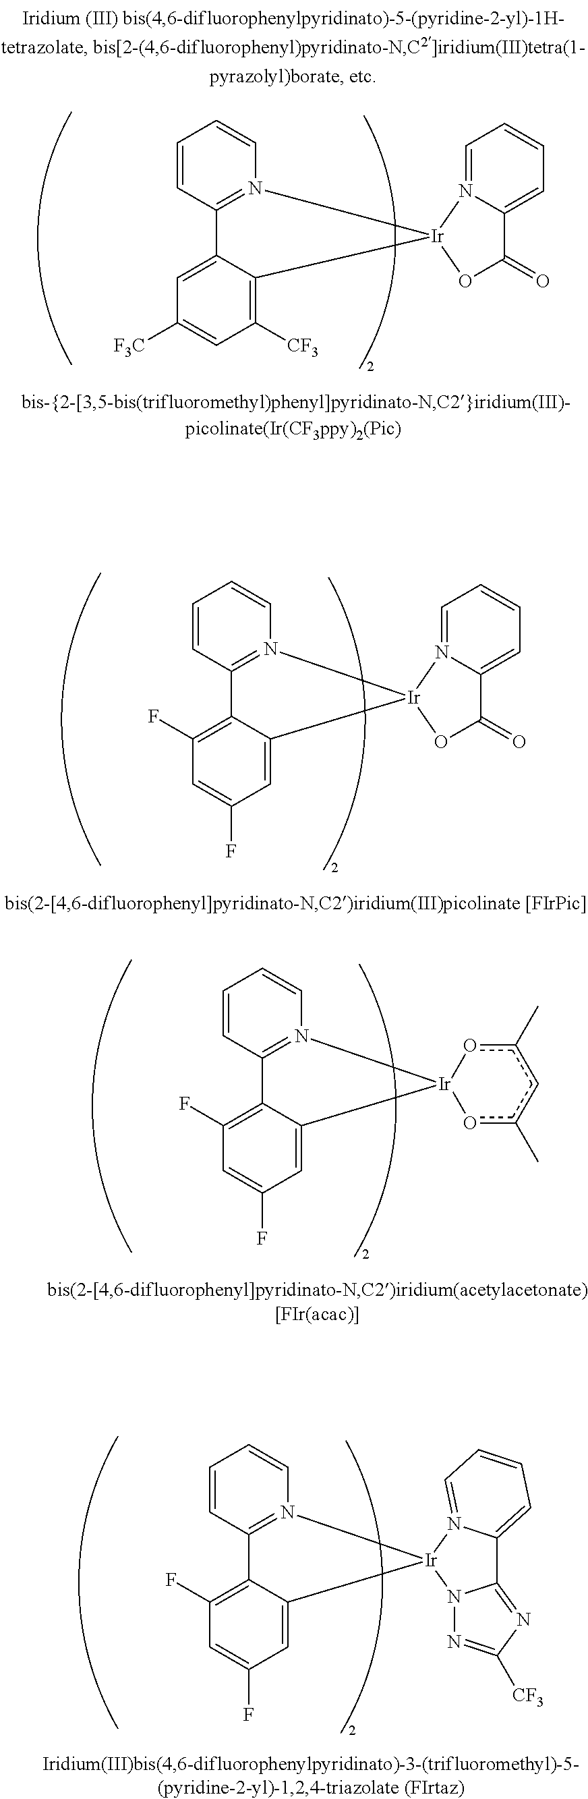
C1=CC2=N(C=C1)[Ir]1(C3=CC(F)=CC(F)=C23)oc(C)cc(C)o1.C1=CC2=N(C=C1)[Ir]1(C3=CC(F)=CC(F)=C23)N2C(=NC([CF3])=N2)C2=CC=CC=N12.C1=CC2=N(C=C1)[Ir]1(C3=C([CF3])C=C([F3C])C=C23)N2=CC=CC=C2C(=O)O1.C1=CC2=N(C=C1)[Ir]1(C3=CC(F)=CC(F)=C23)N2=CC=CC=C2C(=O)O1
